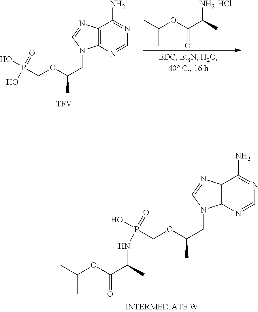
C(C)(C(OC(C)C)=O)NP(COC(CN1C2=C(C(N)=NC=N2)N=C1)C)(O)=O.NC(C)C(OC(C)C)=O.Cl.C12=C(N=CN=C1N)N(CC(OCP(O)(O)=O)C)C=N2.[TFV]
